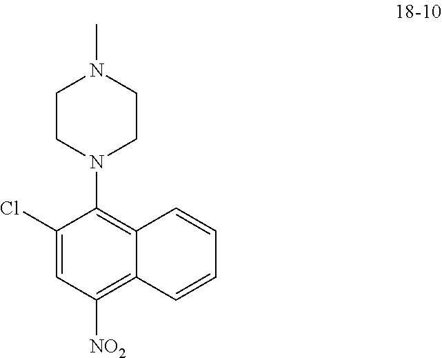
C1CN(C2=C3C(=C([NO2])C=C2Cl)C=CC=C3)CCN1C
